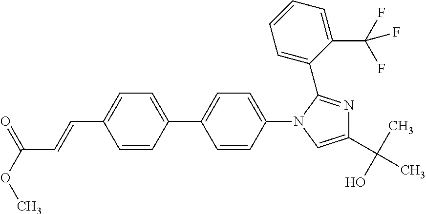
C1=CC(C2=CC=C(N3C=C(C(C)(O)C)N=C3C3=CC=CC=C3C(F)(F)F)C=C2)=CC=C1C=CC(OC)=O
